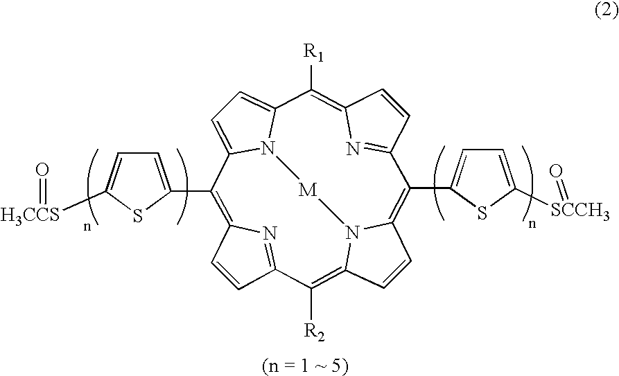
[H3CCS](C1=CC=C(C2=C3C=CC(=N3)C([R2])=C3C=CC4=C(C5=CC=C([SCCH3]=O)S5)C5=NC(=C([R1])C6=CC=C2N6[M]N43)C=C5)S1)=O
